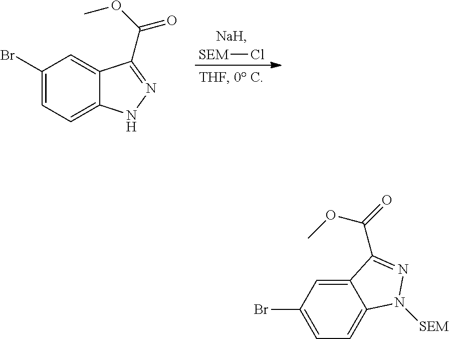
[SEM]Cl.C1(Br)=CC=C2C(=C1)C(C(OC)=O)=NN2.C12=CC(Br)=CC=C1N([SEM])N=C2C(=O)OC
